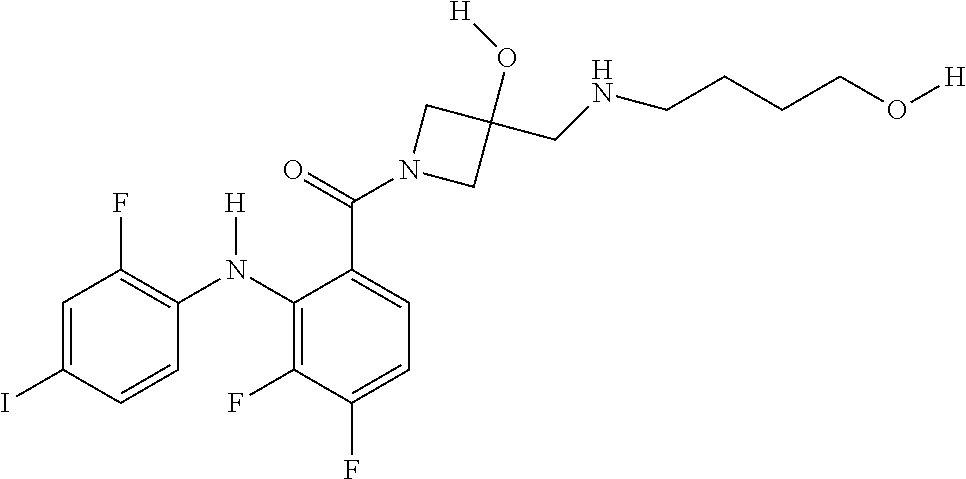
C1=C(I)C=CC(N(C2=C(F)C(F)=CC=C2C(=O)N2CC(O[H])(CNCCCCO[H])C2)[H])=C1F
